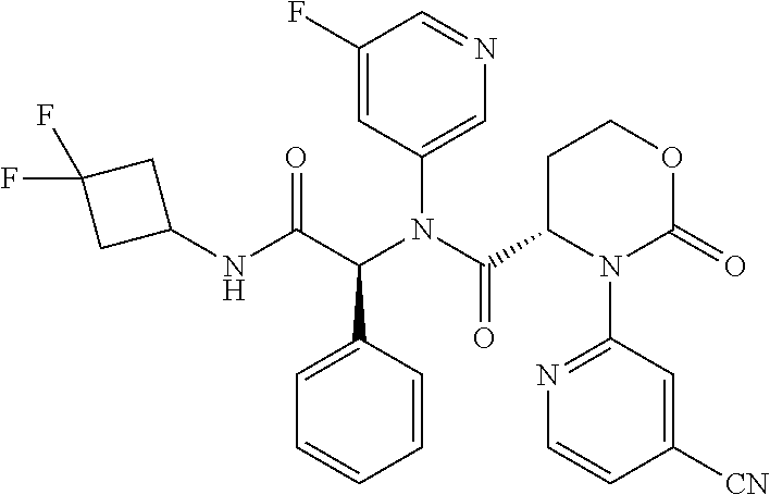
C1(F)=CC(N(C(C2N(C3=NC=CC([CN])=C3)C(=O)OCC2)=O)C(C(NC2CC(F)(F)C2)=O)C2=CC=CC=C2)=CN=C1
